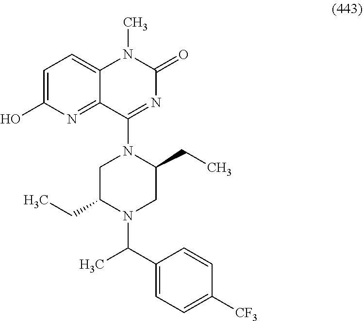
C1=C(C(C)N2C(CC)CN(C3=NC(=O)N(C)C4=CC=C(O)N=C43)C(CC)C2)C=CC([CF3])=C1
